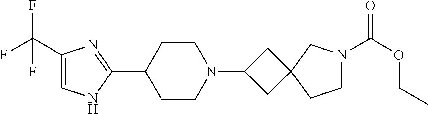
C1(C(F)(F)F)=CNC(C2CCN(C3CC4(C3)CCN(C(OCC)=O)C4)CC2)=N1
